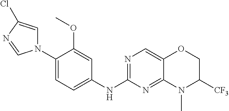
C1(N2C=C(Cl)N=C2)=CC=C(NC2=NC=C3C(=N2)N(C)C([CF3])CO3)C=C1OC
